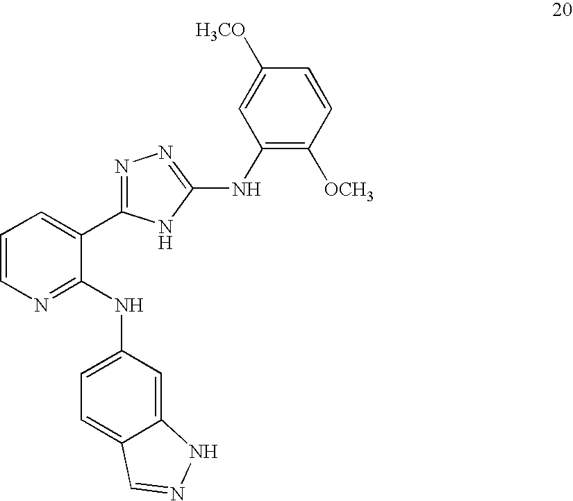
C1=CN=C(NC2=CC=C3C(=C2)NN=C3)C(C2=NN=C(NC3=C([OCH3])C=CC([H3CO])=C3)N2)=C1
